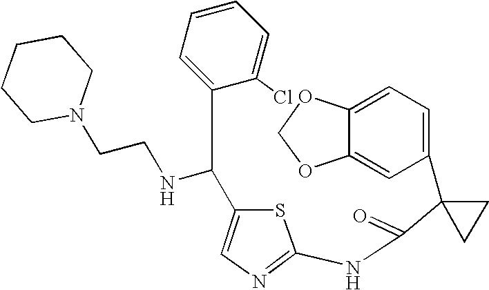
C1=C2C(=CC(C3(C(=O)NC4=NC=C(C(NCCN5CCCCC5)C5=CC=CC=C5Cl)S4)CC3)=C1)OCO2
